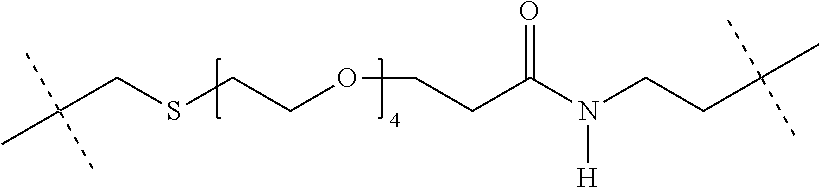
CC(CSCCOCCC(N(CCC(C)(C)C)[H])=O)(C)C
